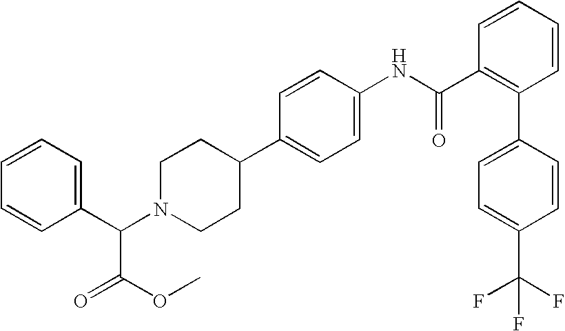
C1=CC(C2=C(C(NC3=CC=C(C4CCN(C(C5=CC=CC=C5)C(=O)OC)CC4)C=C3)=O)C=CC=C2)=CC=C1C(F)(F)F
